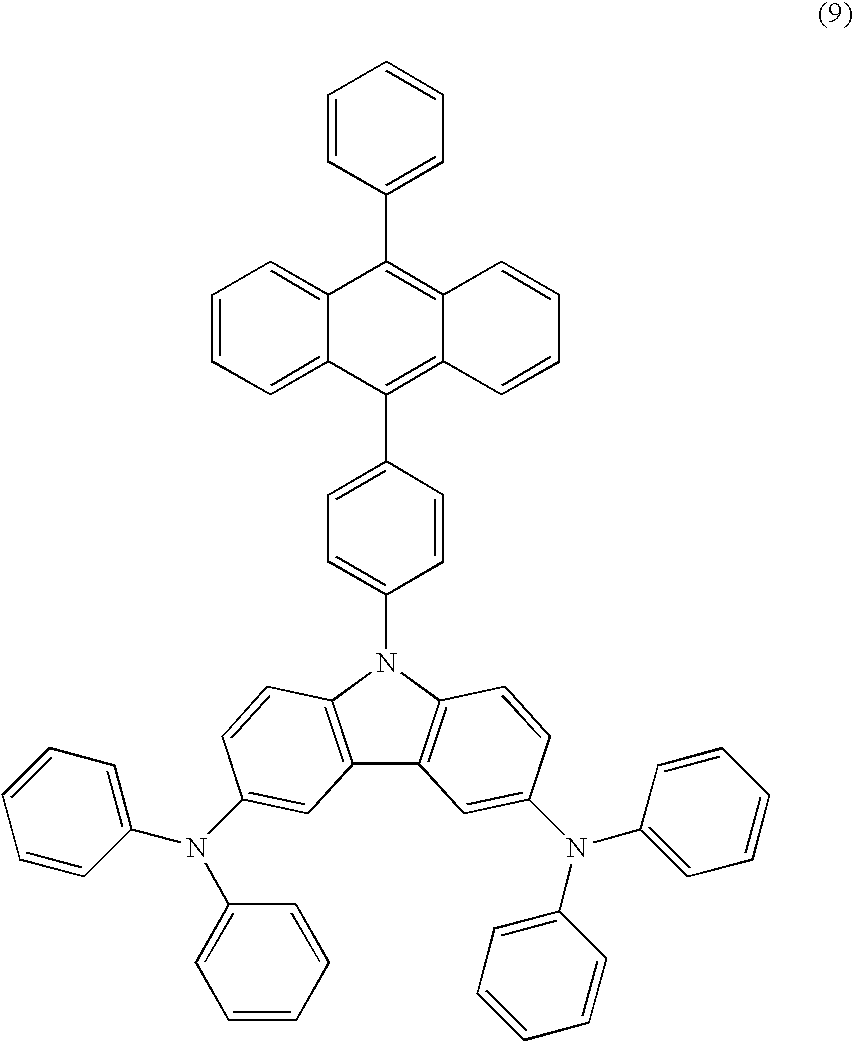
C1=CC(C2=C3C(=C(C4=CC=C(N5C6=C(C7=C5C=CC(N(C5=CC=CC=C5)C5=CC=CC=C5)=C7)C=C(N(C5=CC=CC=C5)C5=CC=CC=C5)C=C6)C=C4)C4=CC=CC=C24)C=CC=C3)=CC=C1
